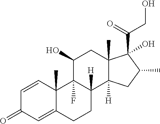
C1=CC(=O)C=C2C1(C)C1(F)C([H])(CC2)C2([H])C(C)(CC1O)C(C(CO)=O)(O)C(C)C2
